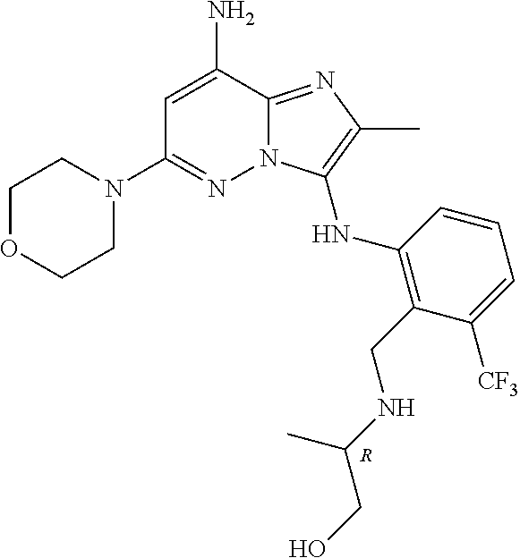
NC1=CC(N2CCOCC2)=NN2C1=NC(C)=C2NC1=C(CNC(C)CO)C([CF3])=CC=C1.[R]
